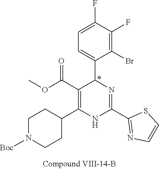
C1(F)=C(Br)C(C2N=C(C3=NC=CS3)NC(C3CCN([Boc])CC3)=C2C(OC)=O)=CC=C1F
